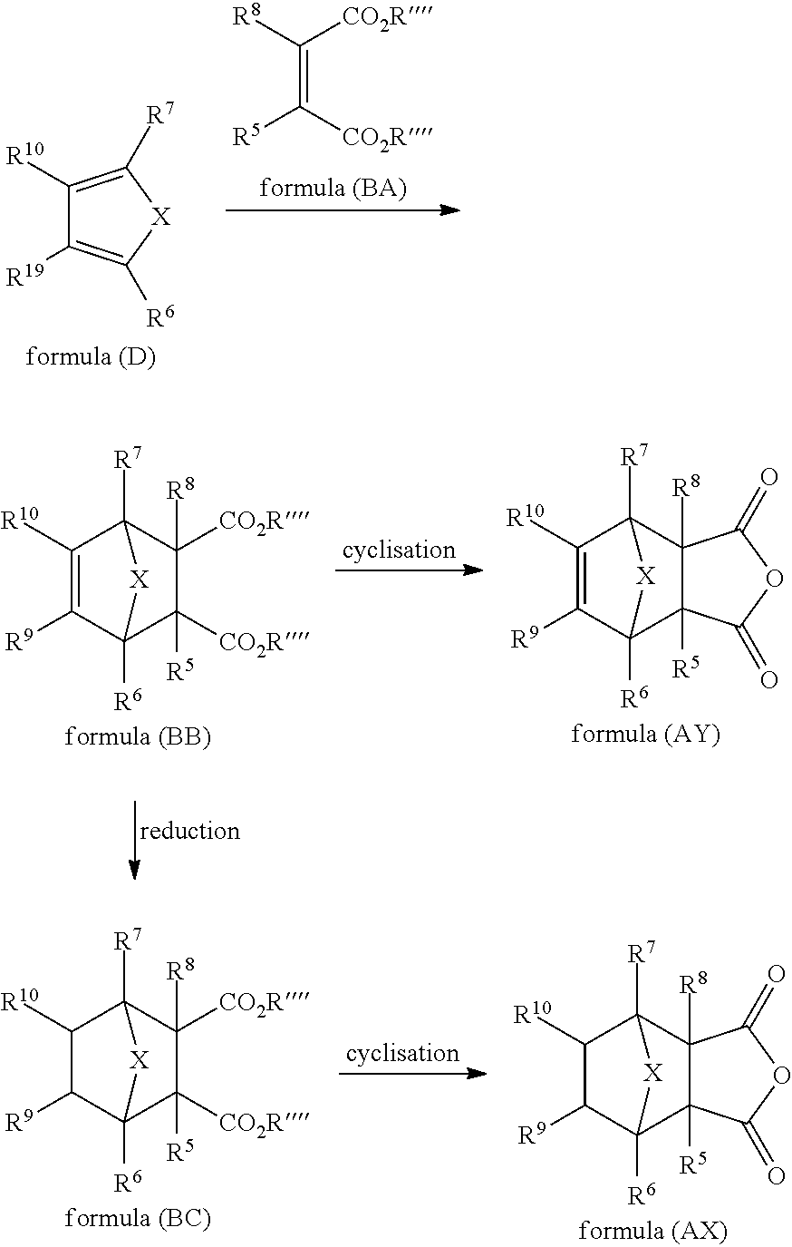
C1([R19])=C([R6])[X]C([R7])=C1[R10].C(=C([CO2R])[R5])([R8])[CO2R].C1([R10])=C([R9])C2([R6])C3([R5])C([R8])(C1([R7])[X]2)C(=O)OC3=O.C1([R10])=C([R9])C2([R6])C([R5])([CO2R])C([R8])([CO2R])C1([R7])[X]2.C1([R10])C([R9])C2([R6])C3([R5])C([R8])(C1([R7])[X]2)C(=O)OC3=O.C1([R10])C([R9])C2([R6])C([R5])([CO2R])C([R8])([CO2R])C1([R7])[X]2
